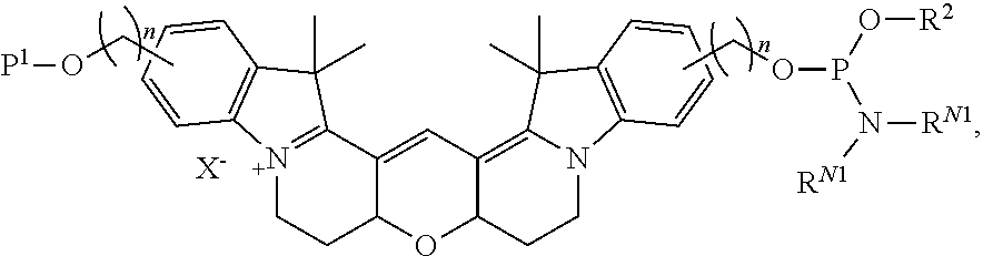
[N+]12=C(C3=CC4=C5N(CCC4OC3CC1)C1=C(C5(C)C)C=CC=C1)C(C)(C)C1=C2C=CC=C1.[X-].[P1]OCC.CCOP(N([RN1])[RN1])O[R2]
